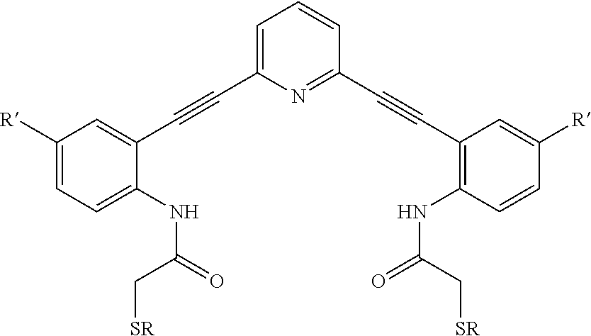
C(#CC1=CC([R])=CC=C1NC(=O)C[SR])C1=CC=CC(C#CC2=C(NC(=O)C[SR])C=CC([R])=C2)=N1
